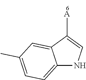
C12=CC(C)=CC=C1NC=C2[A]
